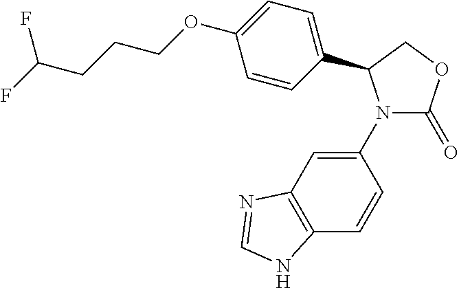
C1(N2C(=O)OCC2C2=CC=C(OCCCC(F)F)C=C2)=CC2=C(C=C1)NC=N2
